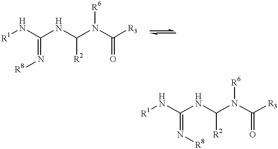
[R1]NC(NC(N(C([R3])=O)[R6])[R2])=N[R8].[R1]NC(NC(N(C([R3])=O)[R6])[R2])=N[R8]
